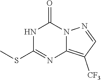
N1C(SC)=NC2=C([CF3])C=NN2C1=O
